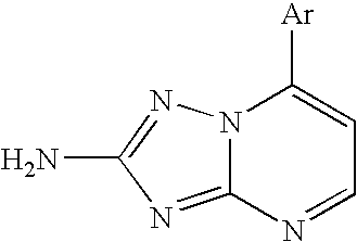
N12C(=NC(N)=N1)N=CC=C2[Ar]
